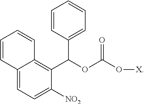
C12=CC=C([NO2])C(C(OC(O[X])=O)C3=CC=CC=C3)=C1C=CC=C2
